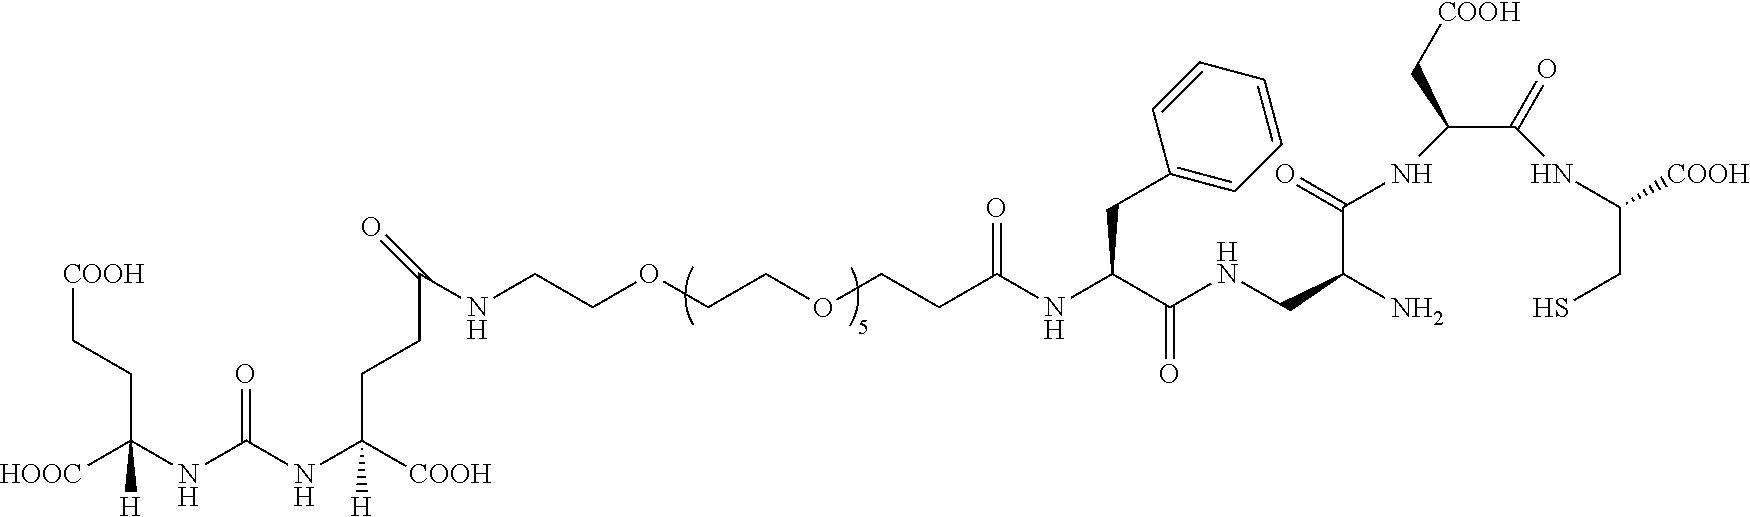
N(C(C(NC(CCOCCOCCNC(=O)CCC(NC(NC([HOOC])(CC[COOH])[H])=O)([COOH])[H])=O)CC1=CC=CC=C1)=O)CC(N)C(=O)NC(C(=O)NC(CS)[COOH])C[COOH]
